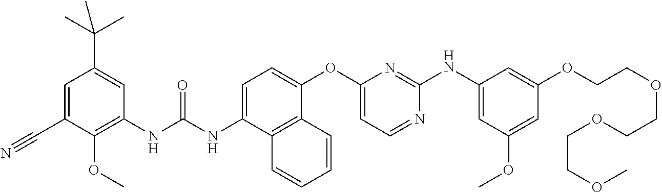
C1(NC(NC2=CC=C(OC3=CC=NC(NC4=CC(OC)=CC(OCCOCCOCCOC)=C4)=N3)C3=C2C=CC=C3)=O)=C(OC)C(C#N)=CC(C(C)(C)C)=C1
